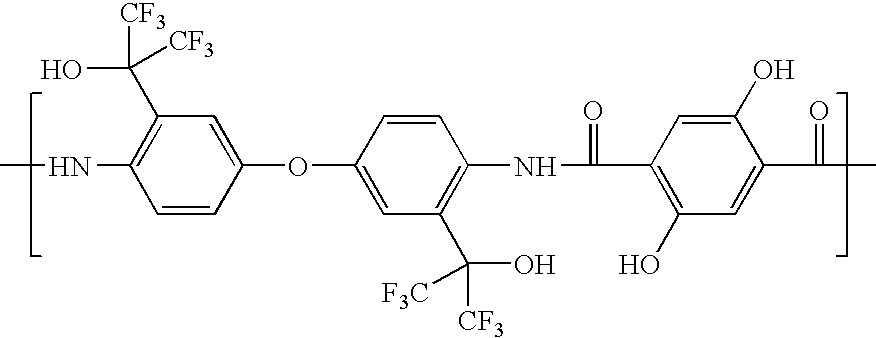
C1(OC2=CC(C([CF3])(O)[F3C])=C(NC(=O)C3=C(O)C=C(C(C)=O)C(O)=C3)C=C2)=CC(C([CF3])(O)[CF3])=C(NC)C=C1
